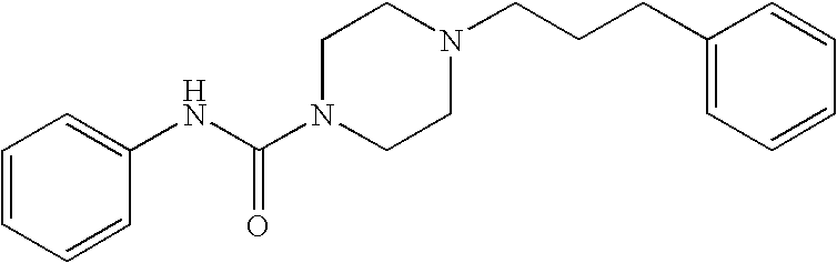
C1=CC=CC(NC(N2CCN(CCCC3=CC=CC=C3)CC2)=O)=C1
